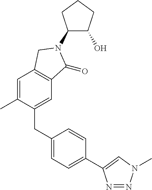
C1(N2C(=O)C3=C(C=C(C)C(CC4=CC=C(C5=CN(C)N=N5)C=C4)=C3)C2)C(O)CCC1
